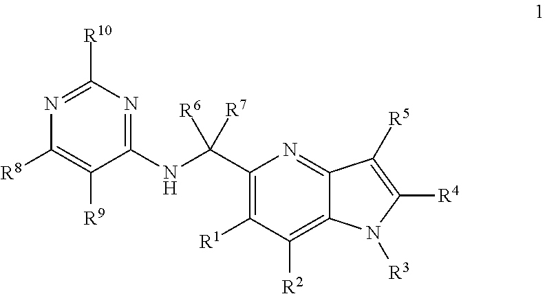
C1([R10])=NC([R8])=C([R9])C(NC(C2=C([R1])C([R2])=C3C(=N2)C([R5])=C([R4])N3[R3])([R6])[R7])=N1
